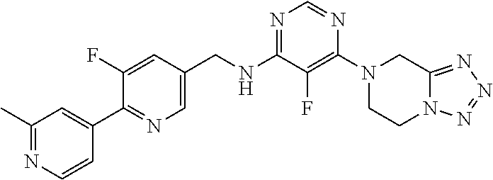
N1=C(NCC2=CN=C(C3=CC(C)=NC=C3)C(F)=C2)C(F)=C(N2CCN3C(=NN=N3)C2)N=C1
